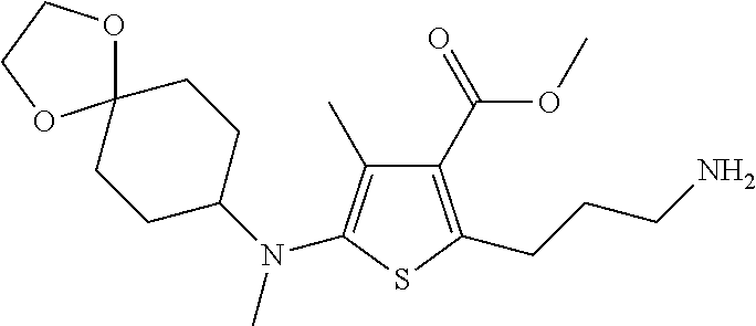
C1(C(=O)OC)=C(CCCN)SC(N(C2CCC3(CC2)OCCO3)C)=C1C
